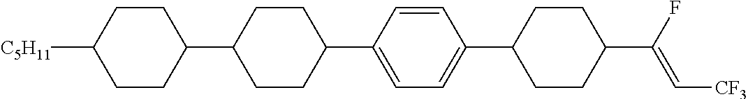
C1CC(C2CCC(C3=CC=C(C4CCC(C(F)=C[CF3])CC4)C=C3)CC2)CCC1[C5H11]
